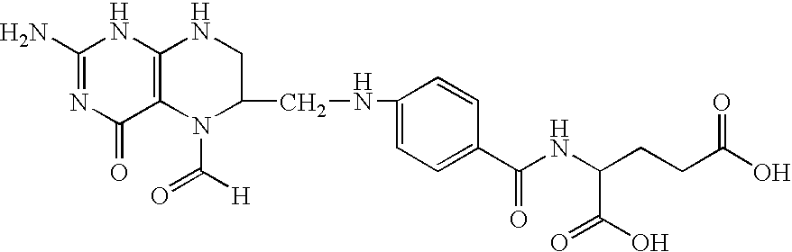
C1(N)=NC(=O)C2=C(N1)NCC(CNC1=CC=C(C(=O)NC(CCC(O)=O)C(=O)O)C=C1)N2C(=O)[H]
